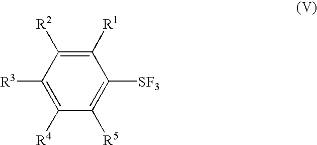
C1([R1])=C([R2])C([R3])=C([R4])C([R5])=C1[SF3]
